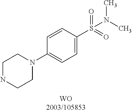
C1NCCN(C2=CC=C(S(=O)(=O)N(C)C)C=C2)C1
